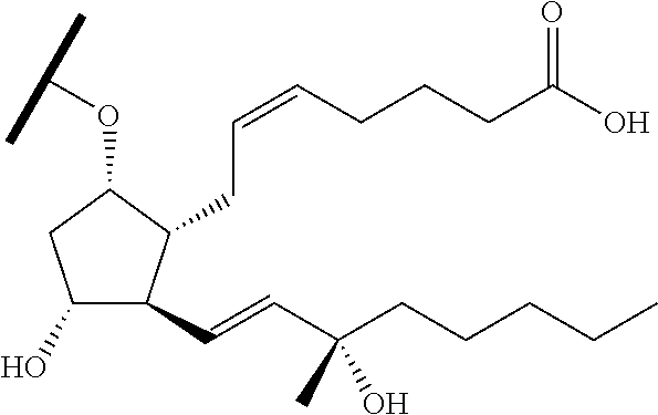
C1(O)C(C=CC(CCCCC)(O)C)C(CC=CCCCC(O)=O)C(OC(C)C)C1
